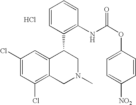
C1(Cl)=CC(Cl)=C2C(=C1)C(C1=C(NC(OC3=CC=C([NO2])C=C3)=O)C=CC=C1)CN(C)C2.Cl
